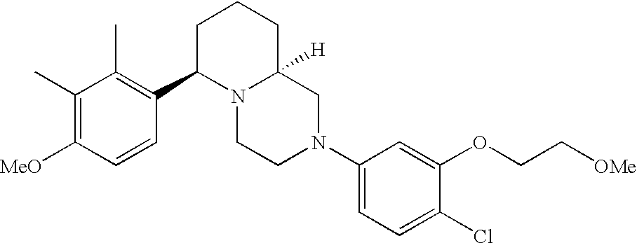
C1(C)=C([MeO])C=CC(C2N3C([H])(CCC2)CN(C2=CC=C(Cl)C(OCC[OMe])=C2)CC3)=C1C
